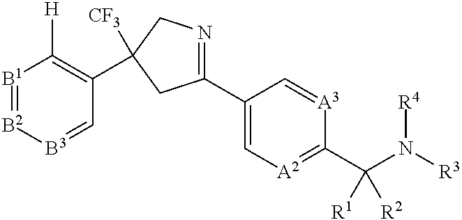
[B1]1=[B2][B3]=CC(C2([CF3])CN=C(C3=C[A2]=C(C(N([R3])[R4])([R1])[R2])[A3]=C3)C2)=C1[H]
